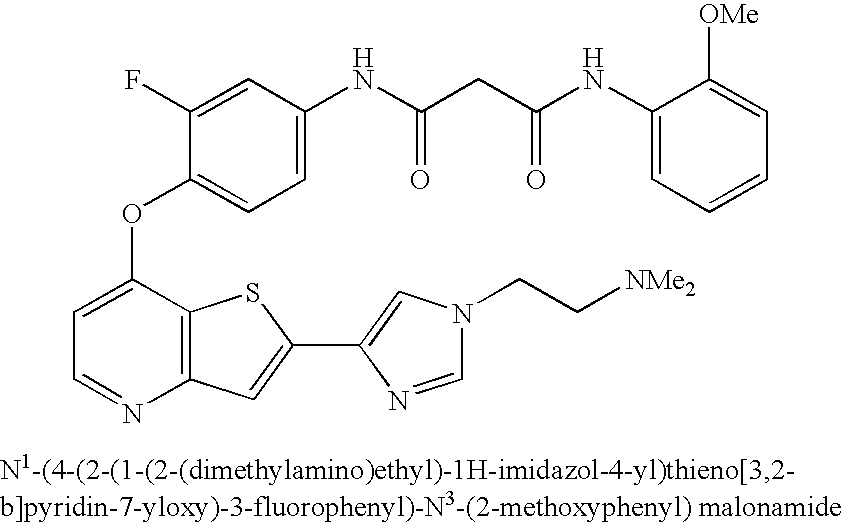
C1=C(OC2=CC=C(NC(=O)CC(NC3=CC=CC=C3[OMe])=O)C=C2F)C2=C(N=C1)C=C(C1=CN(CC[NMe2])C=N1)S2
